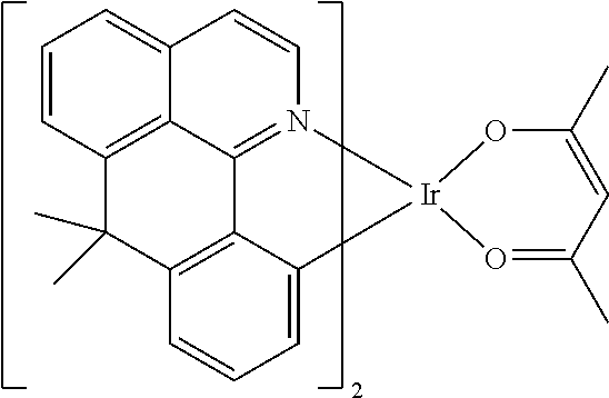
C12=CC=CC3=C1C1=N(C=C2)[Ir]2(C4=CC=CC(=C14)C3(C)C)OC(C)=CC(C)=O2
